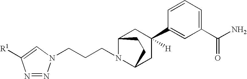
C1(C(N)=O)=CC=CC(C2([H])CC3N(CCCN4N=NC([R1])=C4)C(C2)CC3)=C1
